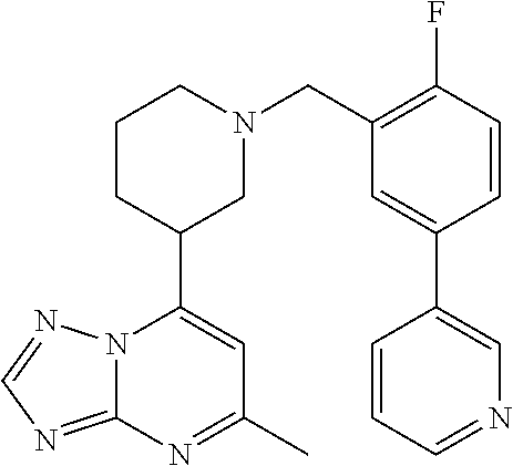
N12C(=NC=N1)N=C(C)C=C2C1CN(CC2=C(F)C=CC(C3=CN=CC=C3)=C2)CCC1
